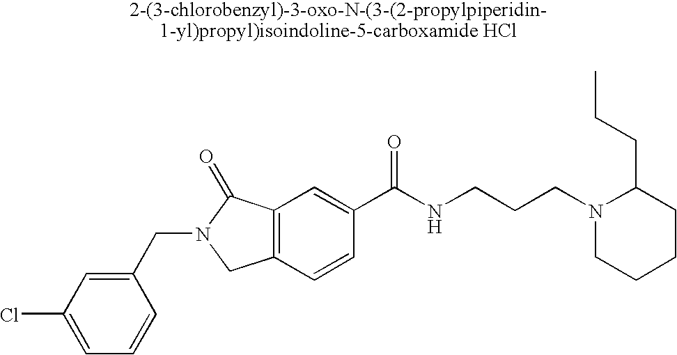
C1=C(Cl)C=C(CN2CC3=C(C2=O)C=C(C(NCCCN2CCCCC2CCC)=O)C=C3)C=C1
